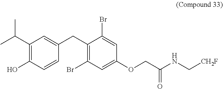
C1(C(C)C)=C(O)C=CC(CC2=C(Br)C=C(OCC(NC[CH2F])=O)C=C2Br)=C1
